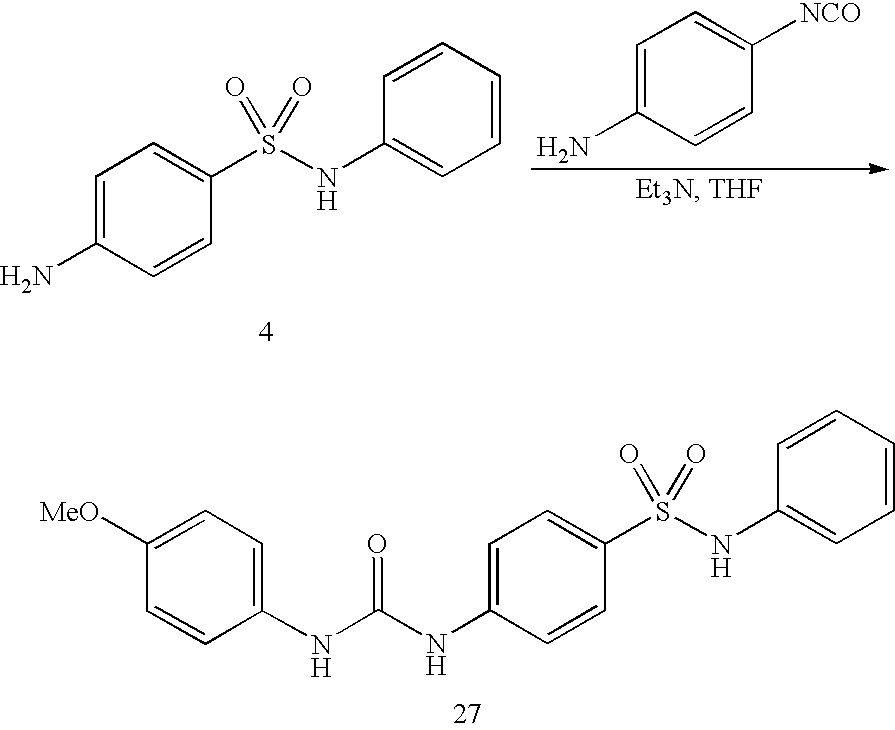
NC1=CC=C(S(NC2=CC=CC=C2)(=O)=O)C=C1.NC1=CC=C([NCO])C=C1.N(C1=CC=C(S(NC2=CC=CC=C2)(=O)=O)C=C1)C(NC1=CC=C([MeO])C=C1)=O
